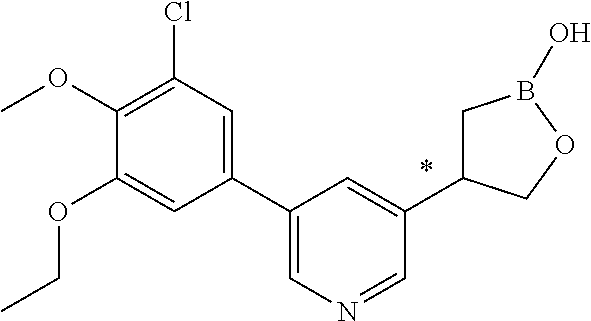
C1(C2=CN=CC(C3CB(O)OC3)=C2)=CC(Cl)=C(OC)C(OCC)=C1
